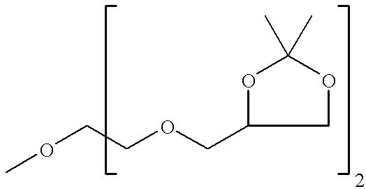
COCCOCC1COC(C)(C)O1
